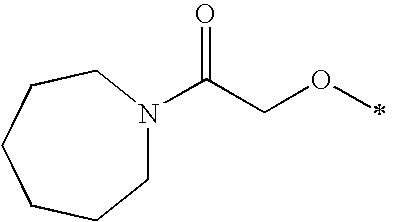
C1N(C(COC)=O)CCCCC1
